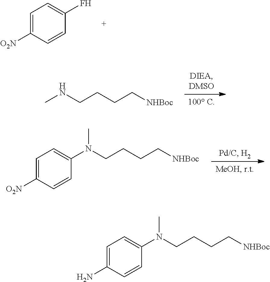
C1=C([O2N])C=CC(F)=C1.CNCCCC[NHBoc].N(CCCC[NHBoc])(C1=CC=C([O2N])C=C1)C.N(CCCC[NHBoc])(C1=CC=C(N)C=C1)C
